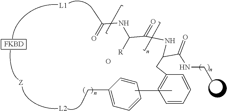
[L1].[L2].C(C)C1=CC=CC=C1.O.[FKBD].N(C(C(=O)NC(C(NCC)=O)CC1=CC=CC=C1)[R])C(=O)C
